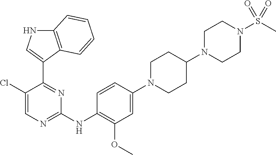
C1(Cl)=CN=C(NC2=C(OC)C=C(N3CCC(N4CCN(S(C)(=O)=O)CC4)CC3)C=C2)N=C1C1=CNC2=C1C=CC=C2
